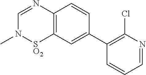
C12=C(C=C(C3=C(Cl)N=CC=C3)C=C1)[SO2]N(C)C=N2
